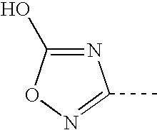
N1=C(O)ON=C1C
